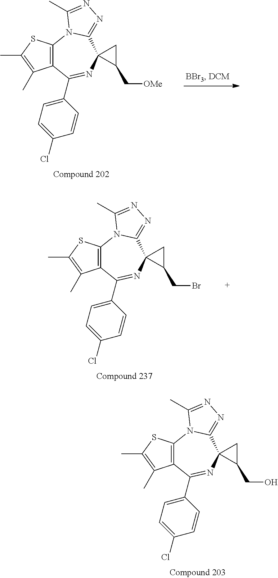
C12=C(C(C3=CC=C(Cl)C=C3)=NC3(C4=NN=C(C)N14)C(C[OMe])C3)C(C)=C(C)S2.C12=C(C(C3=CC=C(Cl)C=C3)=NC3(C4=NN=C(C)N14)C(CBr)C3)C(C)=C(C)S2.C12=C(C(C3=CC=C(Cl)C=C3)=NC3(C4=NN=C(C)N14)C(CO)C3)C(C)=C(C)S2
